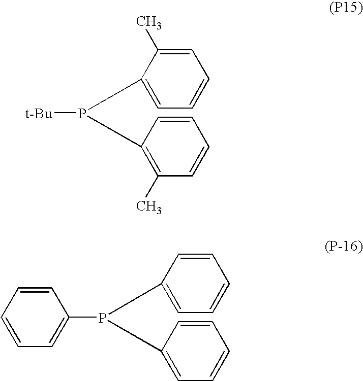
P([t-Bu])(C1=C(C)C=CC=C1)C1=CC=CC=C1C.P(C1=CC=CC=C1)(C1=CC=CC=C1)C1=CC=CC=C1
